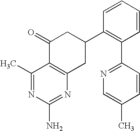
C1(C)=NC(N)=NC2=C1C(=O)CC(C1=C(C3=NC=C(C)C=C3)C=CC=C1)C2
